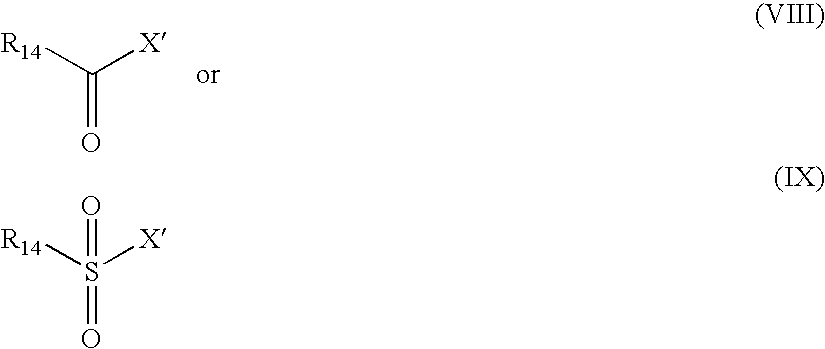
[R14]C([X])=O.[R14]S([X])(=O)=O
